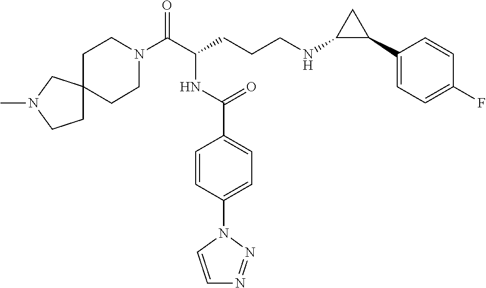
C1N(C(C(CCCNC2C(C3=CC=C(F)C=C3)C2)NC(C2=CC=C(N3C=CN=N3)C=C2)=O)=O)CCC2(C1)CCN(C)C2
